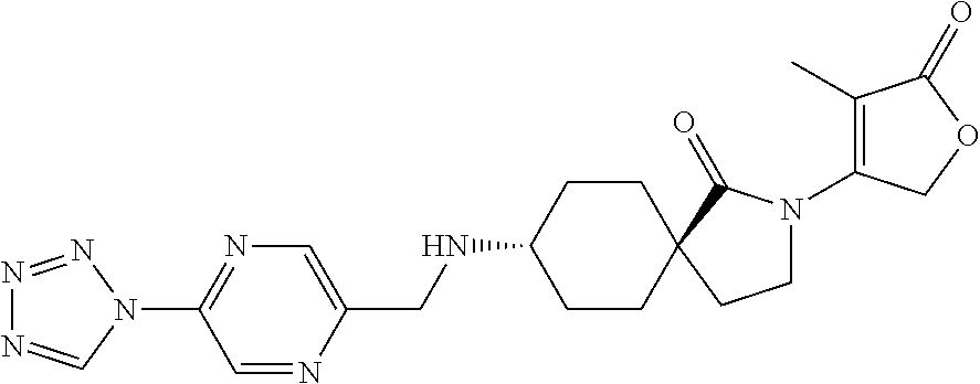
C1CC(NCC2=CN=C(N3C=NN=N3)C=N2)CCC12C(=O)N(C1=C(C)C(=O)OC1)CC2
